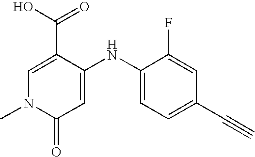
C1(C(=O)O)=CN(C)C(=O)C=C1NC1=CC=C(C#C)C=C1F
